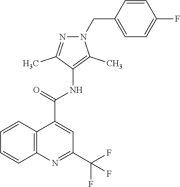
C1=CC2=C(C=C1)N=C(C(F)(F)F)C=C2C(NC1=C(C)N(CC2=CC=C(F)C=C2)N=C1C)=O
